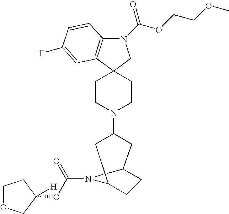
N1(C(=O)OCCOC)C2=C(C3(C1)CCN(C1CC4CCC(C1)N4C(=O)OC1([H])COCC1)CC3)C=C(F)C=C2
